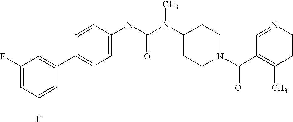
C1(F)=CC(F)=CC(C2=CC=C(NC(N(C3CCN(C(C4=C(C)C=CN=C4)=O)CC3)C)=O)C=C2)=C1
